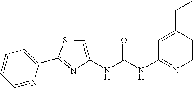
C1=NC(C2=NC(NC(NC3=NC=CC(CC)=C3)=O)=CS2)=CC=C1
